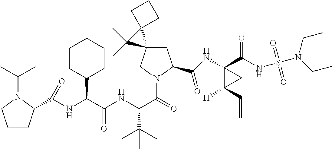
N(C(C(=O)N1CC2(CC1C(NC1(C(NS(N(CC)CC)(=O)=O)=O)C([H])(C=C)C1)=O)C1(C2(C)C)CCC1)C(C)(C)C)C(C(NC(=O)C1CCCN1C(C)C)C1CCCCC1)=O
